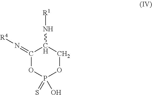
C1(=N[R4])C(N[R1])COP(=S)(O)O1
